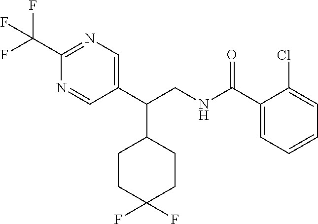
C1(C(NCC(C2=CN=C(C(F)(F)F)N=C2)C2CCC(F)(F)CC2)=O)=CC=CC=C1Cl
